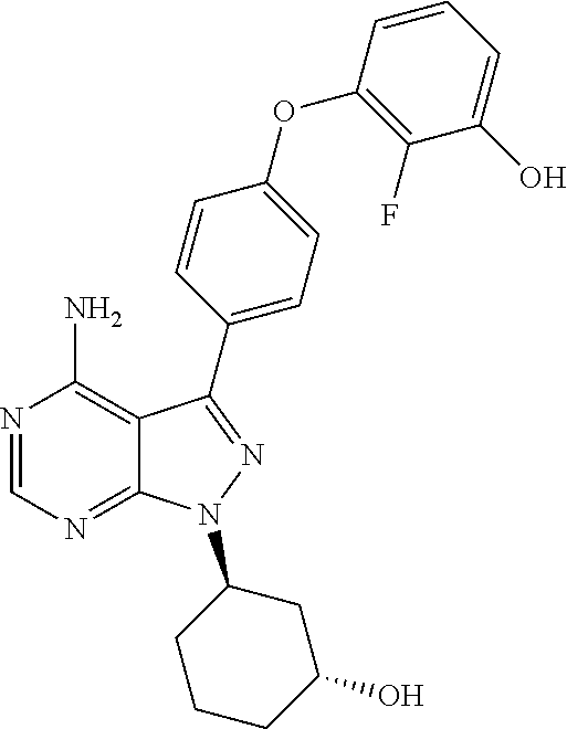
C12=C(N)N=CN=C1N(C1CCCC(O)C1)N=C2C1=CC=C(OC2=C(F)C(O)=CC=C2)C=C1
